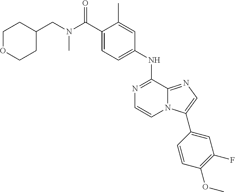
C1(NC2=NC=CN3C2=NC=C3C2=CC(F)=C(OC)C=C2)=CC=C(C(N(CC2CCOCC2)C)=O)C(C)=C1
